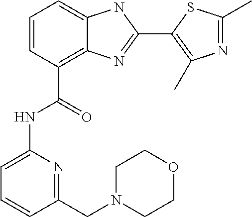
C1=CC(C(NC2=CC=CC(CN3CCOCC3)=N2)=O)=C2C(=C1)NC(C1=C(C)N=C(C)S1)=N2
